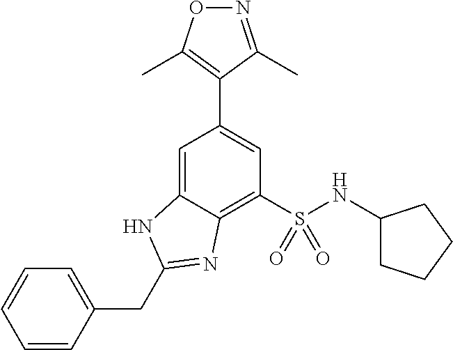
O1N=C(C)C(C2=CC(S(NC3CCCC3)(=O)=O)=C3C(=C2)NC(CC2=CC=CC=C2)=N3)=C1C
